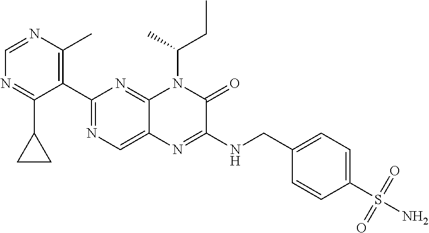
C1=NC(C)=C(C2=NC=C3C(=N2)N(C(CC)C)C(=O)C(NCC2=CC=C(S(N)(=O)=O)C=C2)=N3)C(C2CC2)=N1
